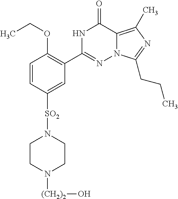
C1=CC([SO2]N2CCN([(CH2)2]O)CC2)=CC(C2=NN3C(=C(C)N=C3CCC)C(=O)N2)=C1OCC
